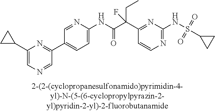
C1(NC(=O)C(C2=NC(NS(C3CC3)(=O)=O)=NC=C2)(CC)F)=CC=C(C2=NC(C3CC3)=CN=C2)C=N1
